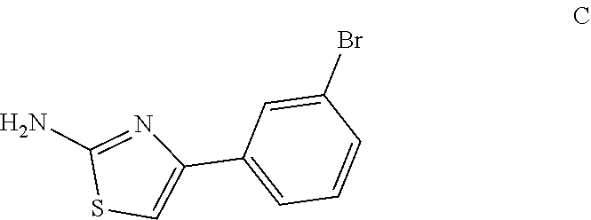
C1(Br)=CC(C2=CSC(N)=N2)=CC=C1
